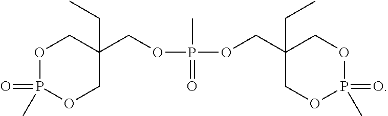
O1P(=O)(C)OCC(COP(OCC2(CC)COP(=O)(C)OC2)(C)=O)(CC)C1
